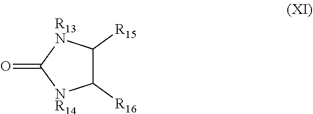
C1([R16])C([R15])[R13N]C(=O)[NR14]1
